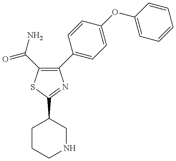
C1(C2=CC=C(OC3=CC=CC=C3)C=C2)=C(C(=O)N)SC(C2CCCNC2)=N1
